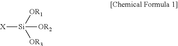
[X][Si]([OR2])([OR1])[OR3]
